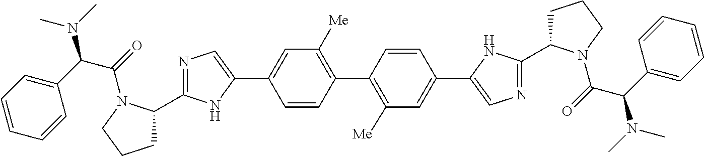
C1=C(C2=CN=C(C3CCCN3C(C(C3=CC=CC=C3)N(C)C)=O)N2)C=CC(C2=C([Me])C=C(C3=CN=C(C4CCCN4C(C(C4=CC=CC=C4)N(C)C)=O)N3)C=C2)=C1[Me]
